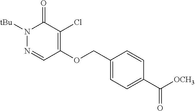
N1([tBu])N=CC(OCC2=CC=C(C([OCH3])=O)C=C2)=C(Cl)C1=O
